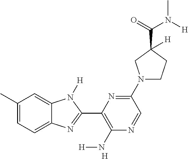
C1(C)=CC=C2C(=C1)N([H])C(C1=C(N[H])N=CC(N3CCC(C(=O)N([H])C)([H])C3)=N1)=N2.[H]
